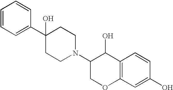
C1=CC=C(C2(O)CCN(C3C(O)C4=C(C=C(O)C=C4)OC3)CC2)C=C1
